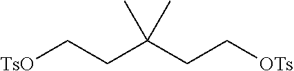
[TsO]CCC(CC[OTs])(C)C
